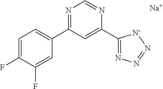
C1=C(F)C(F)=CC(C2=NC=NC(C3=NN=N[N-]3)=C2)=C1.[Na]
